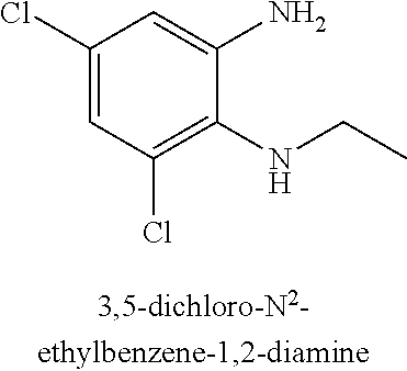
C1(Cl)=CC(Cl)=C(NCC)C(N)=C1
